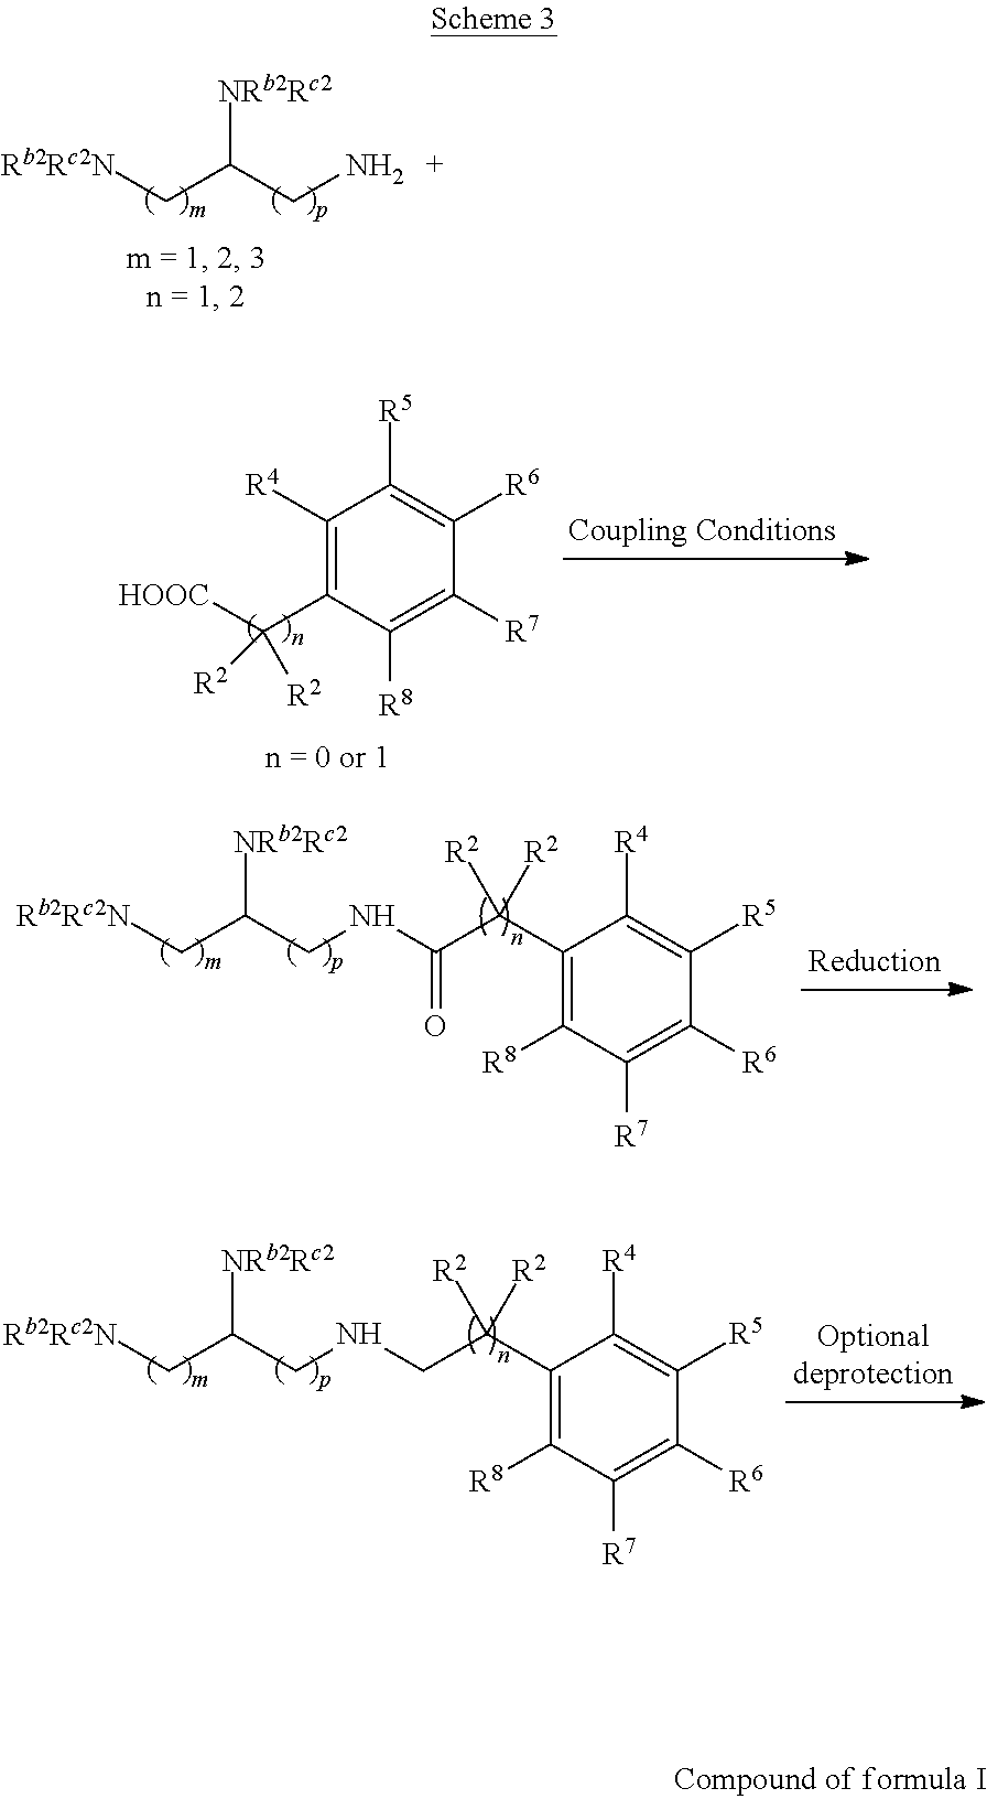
[NRb2Rc2]C(CN)C[Rb2Rc2N].C1([R4])=C(C([HOOC])([R2])[R2])C([R8])=C([R7])C([R6])=C1[R5].C(=O)(C(C1=C([R8])C([R7])=C([R6])C([R5])=C1[R4])([R2])[R2])NCC([NRb2Rc2])C[Rb2Rc2N].C(C(C1=C([R8])C([R7])=C([R6])C([R5])=C1[R4])([R2])[R2])NCC([NRb2Rc2])C[Rb2Rc2N]
